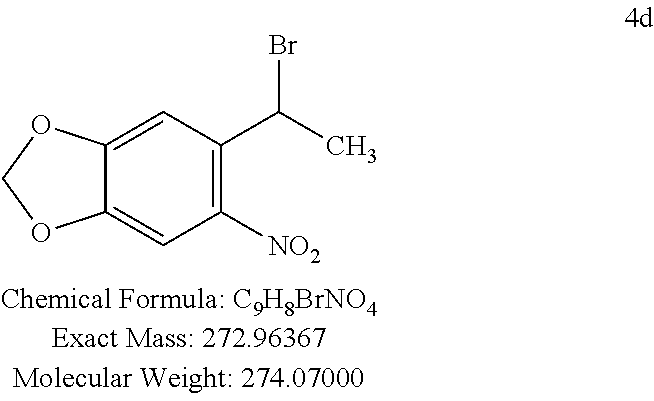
C12=CC([NO2])=C(C(C)Br)C=C1OCO2
